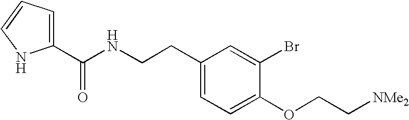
C1(C(NCCC2=CC=C(OCC[NMe2])C(Br)=C2)=O)=CC=CN1
